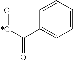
C([*C]=O)(C1=CC=CC=C1)=O
